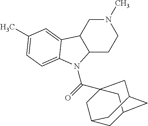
N1(C)CC2C(CC1)N(C(=O)C13CC4CC(CC(C1)C4)C3)C1=CC=C(C)C=C21
